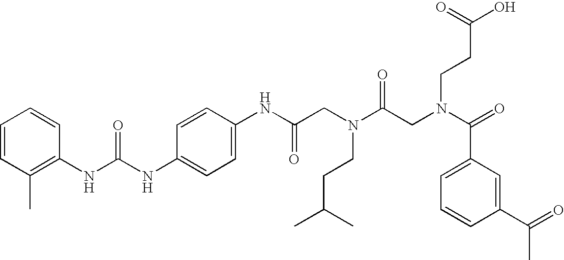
C1=CC(C)=C(NC(NC2=CC=C(NC(CN(C(CN(C(=O)C3=CC=CC(C(=O)C)=C3)CCC(O)=O)=O)CCC(C)C)=O)C=C2)=O)C=C1
